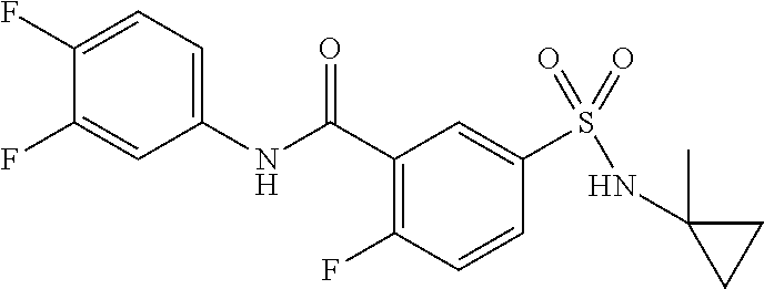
C1(F)=CC=C(NC(C2=C(F)C=CC(S(=O)(=O)NC3(C)CC3)=C2)=O)C=C1F
